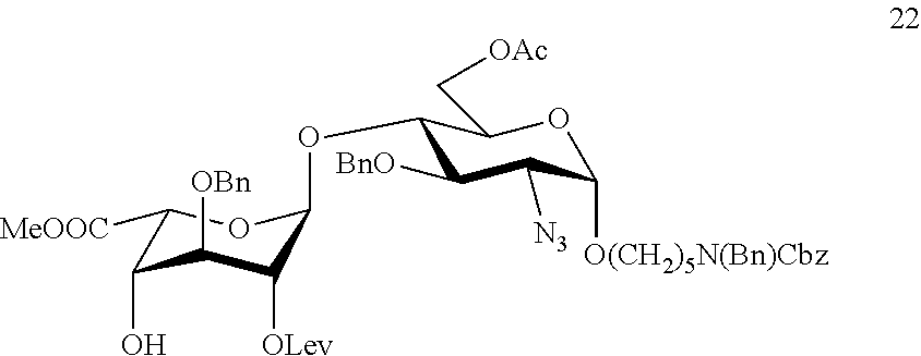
C1(OC2C([OLev])C([OBn])C(O)C([MeOOC])O2)C([BnO])C([N3])C([O(CH2)5N(Bn)Cbz])OC1C[OAc]
